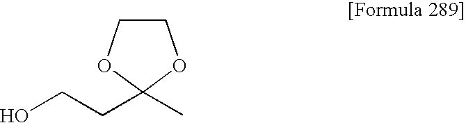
C1COC(CCO)(C)O1
